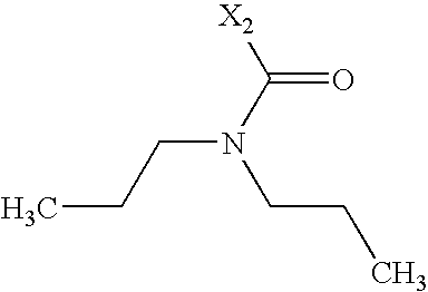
N(CCC)(CCC)C([X2])=O
